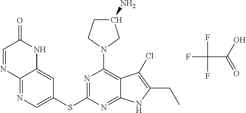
C1=NC2=NC=C(SC3=NC(N4CC(N)CC4)=C4C(=N3)NC(CC)=C4Cl)C=C2NC1=O.FC(C(O)=O)(F)F
